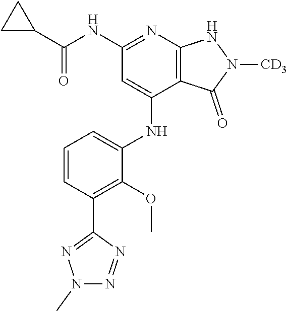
O=C(NC1=NC2=C(C(NC3=CC=CC(C4=NN(C)N=N4)=C3OC)=C1)C(=O)N([CD3])N2)C1CC1
